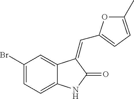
C1(Br)=CC=C2C(=C1)C(=CC1=CC=C(C)O1)C(=O)N2
